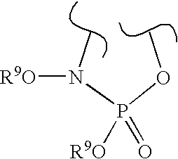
COP(N(C)[OR9])([OR9])=O
